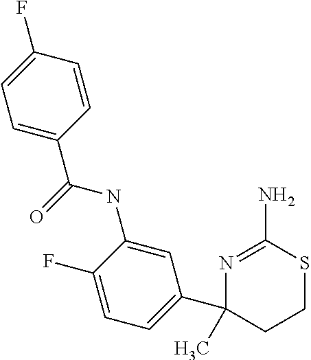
FC1=CC=C(C(=O)NC2=CC(C3(C)CCSC(N)=N3)=CC=C2F)C=C1
